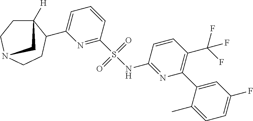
C12([H])CCN(CCC1C1=CC=CC(S(NC3=NC(C4=CC(F)=CC=C4C)=C(C(F)(F)F)C=C3)(=O)=O)=N1)C2
